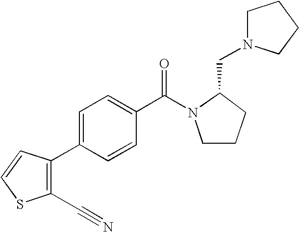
C1=C(C2=C(C#N)SC=C2)C=CC(C(N2CCCC2CN2CCCC2)=O)=C1
